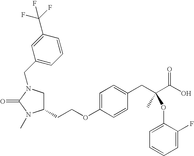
C1(CCOC2=CC=C(CC(C(O)=O)(C)OC3=CC=CC=C3F)C=C2)CN(CC2=CC=CC(C(F)(F)F)=C2)C(=O)N1C
